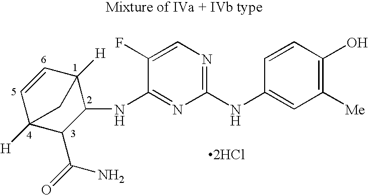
C1=CC2([H])C(NC3=NC(NC4=CC([Me])=C(O)C=C4)=NC=C3F)C(C(=O)N)C1([H])C2.[2HCl]
